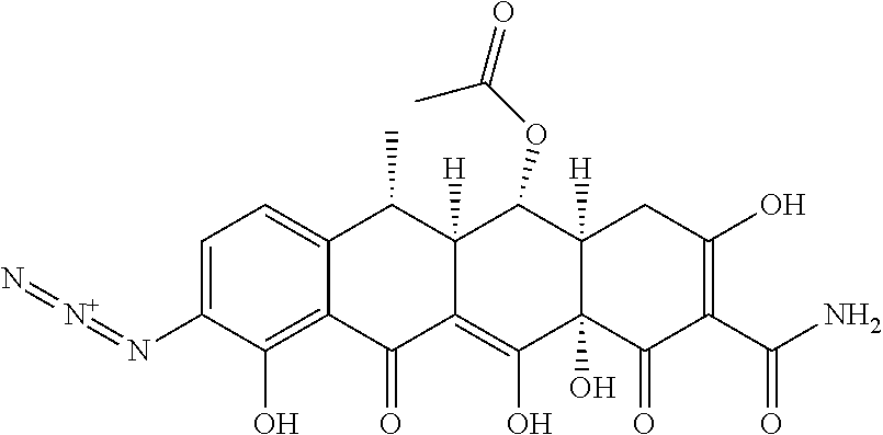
C1=C(N=[N+]=N)C(O)=C2C(=C1)C(C)C1([H])C(=C(O)C3(O)C([H])(C1OC(=O)C)CC(O)=C(C(N)=O)C3=O)C2=O
